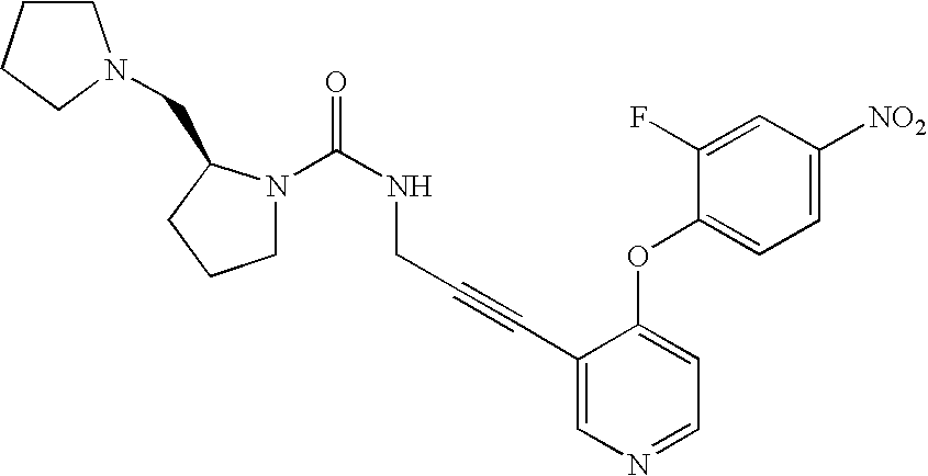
C1CCCN1CC1N(C(=O)NCC#CC2=CN=CC=C2OC2=CC=C([NO2])C=C2F)CCC1
